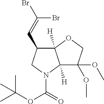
C(C)(C)(C)OC(=O)N1CC(C=C(Br)Br)C2([H])C1([H])C(OC)(OC)CO2
